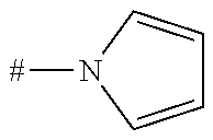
C1=CN([#])C=C1
